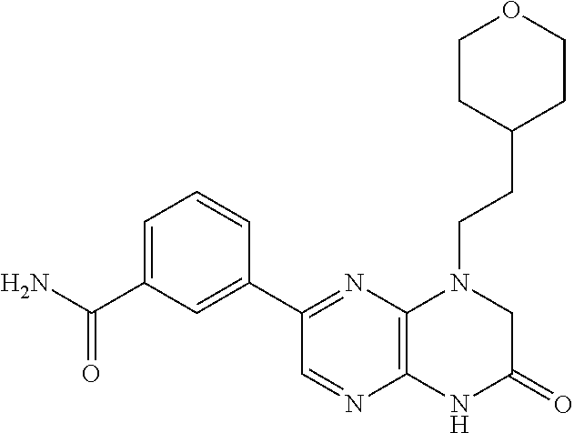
C12=C(N=C(C3=CC(C(N)=O)=CC=C3)C=N1)N(CCC1CCOCC1)CC(=O)N2
